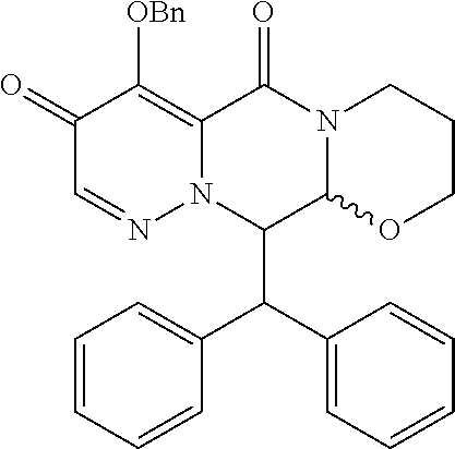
C1(=O)C=NN2C(=C1[OBn])C(=O)N1C(C2C(C2=CC=CC=C2)C2=CC=CC=C2)OCCC1
